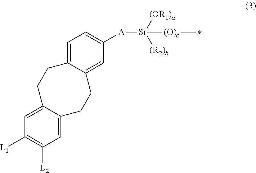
C1=C2C(=CC([A][Si]([(OR1)a])([(R2)b])[(O)c]C)=C1)CCC1=CC([L2])=C([L1])C=C1CC2
